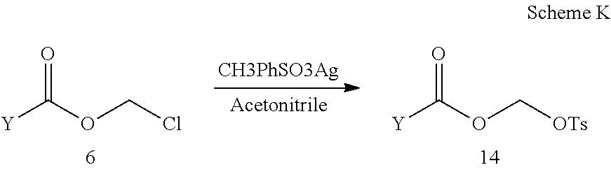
[Y]C(OCCl)=O.[Y]C(OC[OTs])=O
